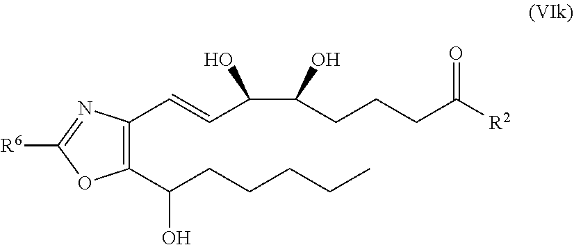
C1(C(CCCCC)O)=C(C=CC(C(CCCC([R2])=O)O)O)N=C([R6])O1
